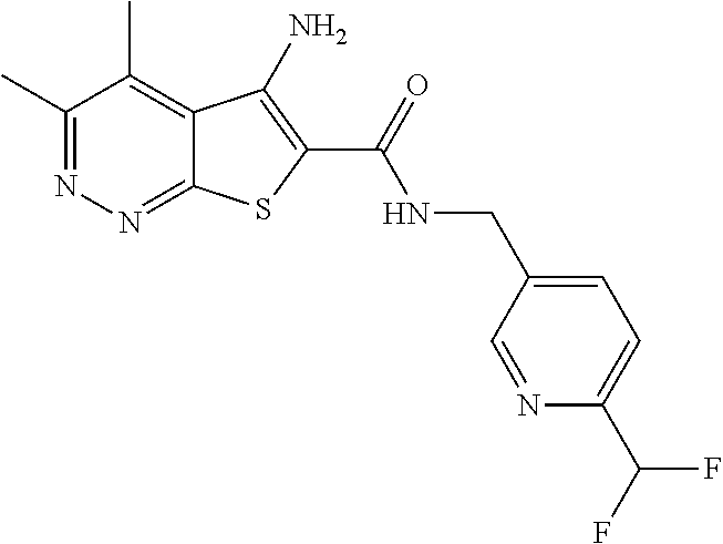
C1(C)=NN=C2C(=C1C)C(N)=C(C(=O)NCC1=CC=C(C(F)F)N=C1)S2
